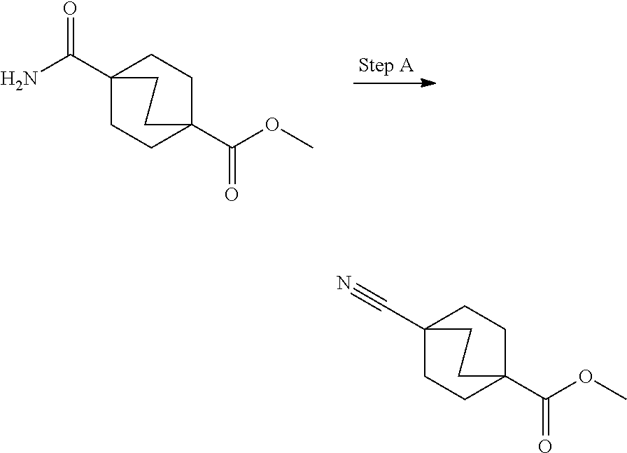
C12(C(N)=O)CCC(C(OC)=O)(CC1)CC2.C12(C#N)CCC(C(OC)=O)(CC1)CC2
